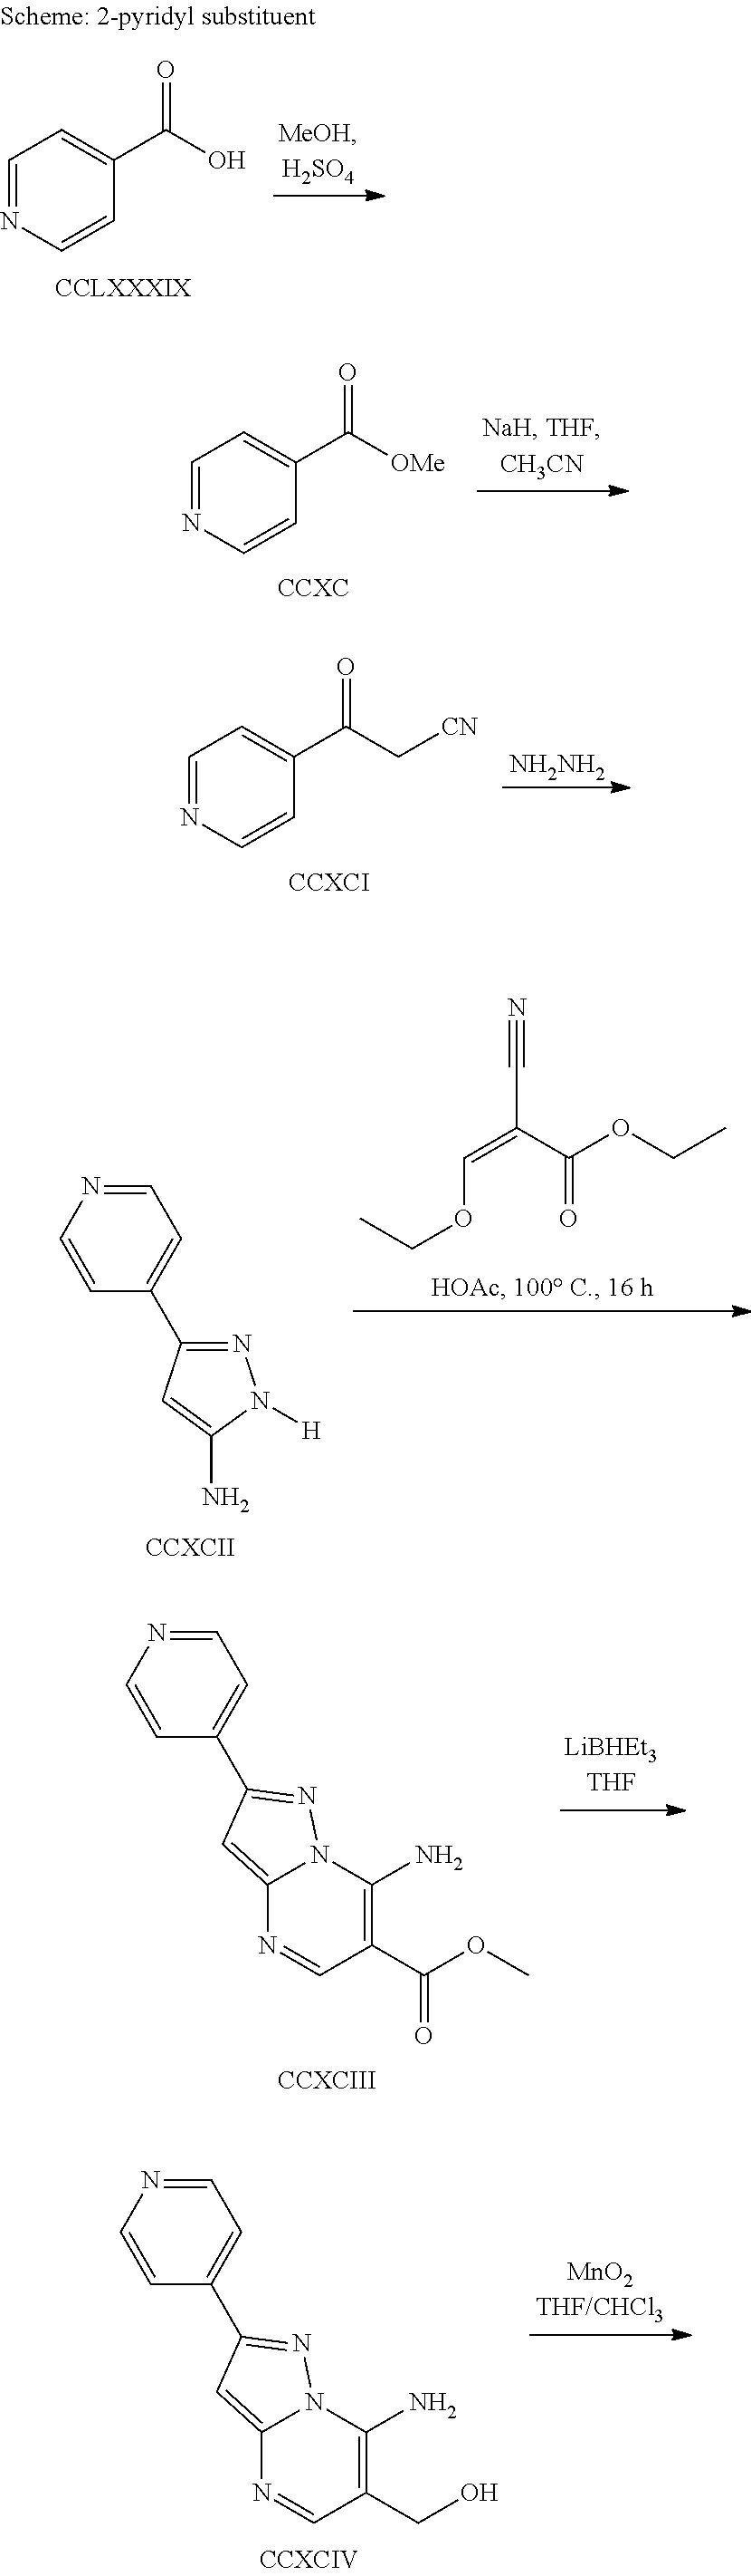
C1=NC=CC(C(O)=O)=C1.C1=NC=CC(C([OMe])=O)=C1.C1=NC=CC(C(C[CN])=O)=C1.[NH2NH2].C1=NC=CC(C2=NN3C(N)=C(C(OC)=O)C=NC3=C2)=C1.[CCXCIII].C1=NC=CC(C2=NN3C(N)=C(CO)C=NC3=C2)=C1.C1=NC=CC(C2=NN([H])C(N)=C2)=C1.C(C(=COCC)C(OCC)=O)#N
